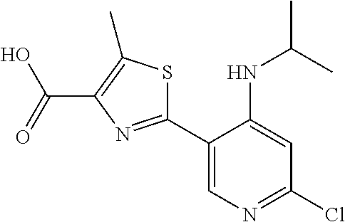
C1(C2=NC(C(O)=O)=C(C)S2)=CN=C(Cl)C=C1NC(C)C
